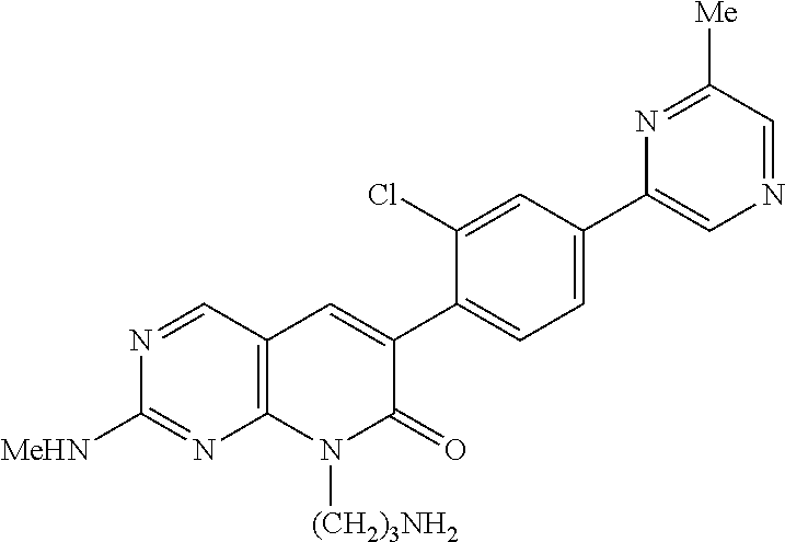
N1=CC2=C(N=C1[MeHN])N([(CH2)3NH2])C(=O)C(C1=CC=C(C3=CN=CC([Me])=N3)C=C1Cl)=C2
